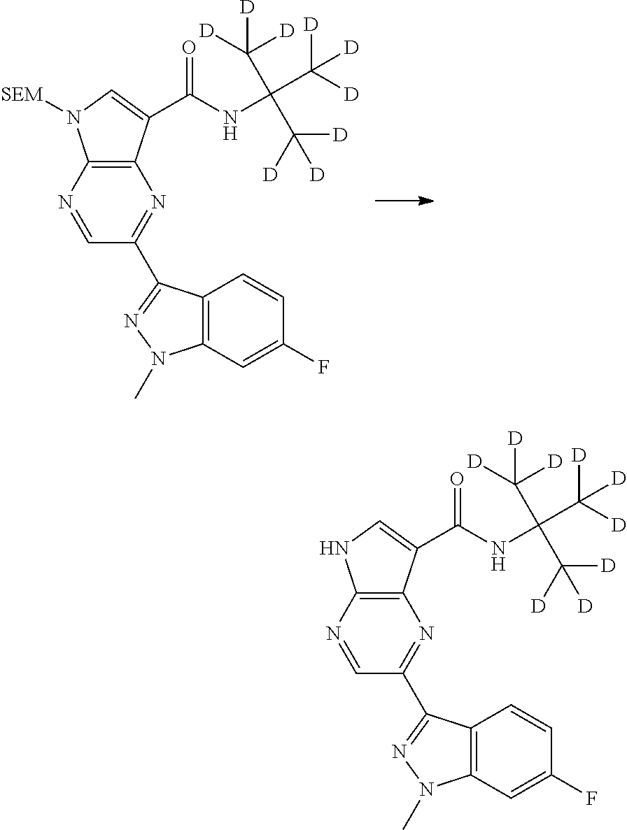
C12=C(N=CC(C3=NN(C)C4=C3C=CC(F)=C4)=N1)N([SEM])C=C2C(NC(C([D])([D])[D])(C([D])([D])[D])C([D])([D])[D])=O.C12=C(N=CC(C3=NN(C)C4=C3C=CC(F)=C4)=N1)NC=C2C(NC(C([D])([D])[D])(C([D])([D])[D])C([D])([D])[D])=O
